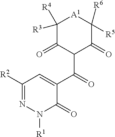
C1([R2])=NN([R1])C(=O)C(C(C2C(=O)C([R3])([R4])[A1]C([R5])([R6])C2=O)=O)=C1
